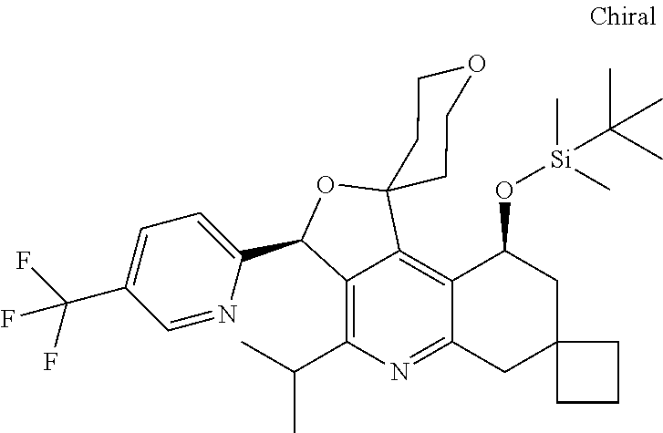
C1=NC(C2C3=C(C(C)C)N=C4C(=C3C3(O2)CCOCC3)C(O[Si](C)(C(C)(C)C)C)CC2(C4)CCC2)=CC=C1C(F)(F)F
